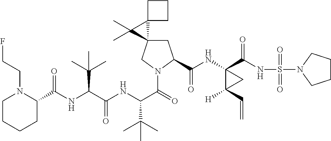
C(C(NC(C(=O)N1CC2(CC1C(=O)NC1(C(=O)NS(=O)(=O)N3CCCC3)C([H])(C=C)C1)C1(C2(C)C)CCC1)C(C)(C)C)=O)(C(C)(C)C)NC(=O)C1N(CCF)CCCC1
